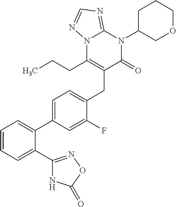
C1=CC=C(C2=NOC(=O)N2)C(C2=CC=C(CC3=C(CCC)N4C(=NC=N4)N(C4COCCC4)C3=O)C(F)=C2)=C1
